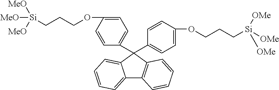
C12=CC=CC=C1C(C1=CC=C(OCCC[Si]([OMe])([OMe])[OMe])C=C1)(C1=CC=C(OCCC[Si]([MeO])([MeO])[MeO])C=C1)C1=C2C=CC=C1
